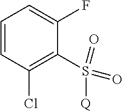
C1=CC(Cl)=C(S(=O)(=O)[Q])C(F)=C1
